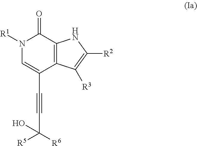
N1([R1])C=C(C#CC([R5])([R6])O)C2=C(C1=O)NC([R2])=C2[R3]
